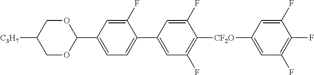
C1OC(C2=CC=C(C3=CC(F)=C([CF2O]C4=CC(F)=C(F)C(F)=C4)C(F)=C3)C(F)=C2)OCC1[C3H7]
